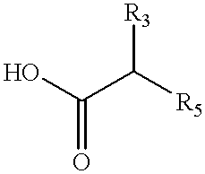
OC(C([R5])[R3])=O
